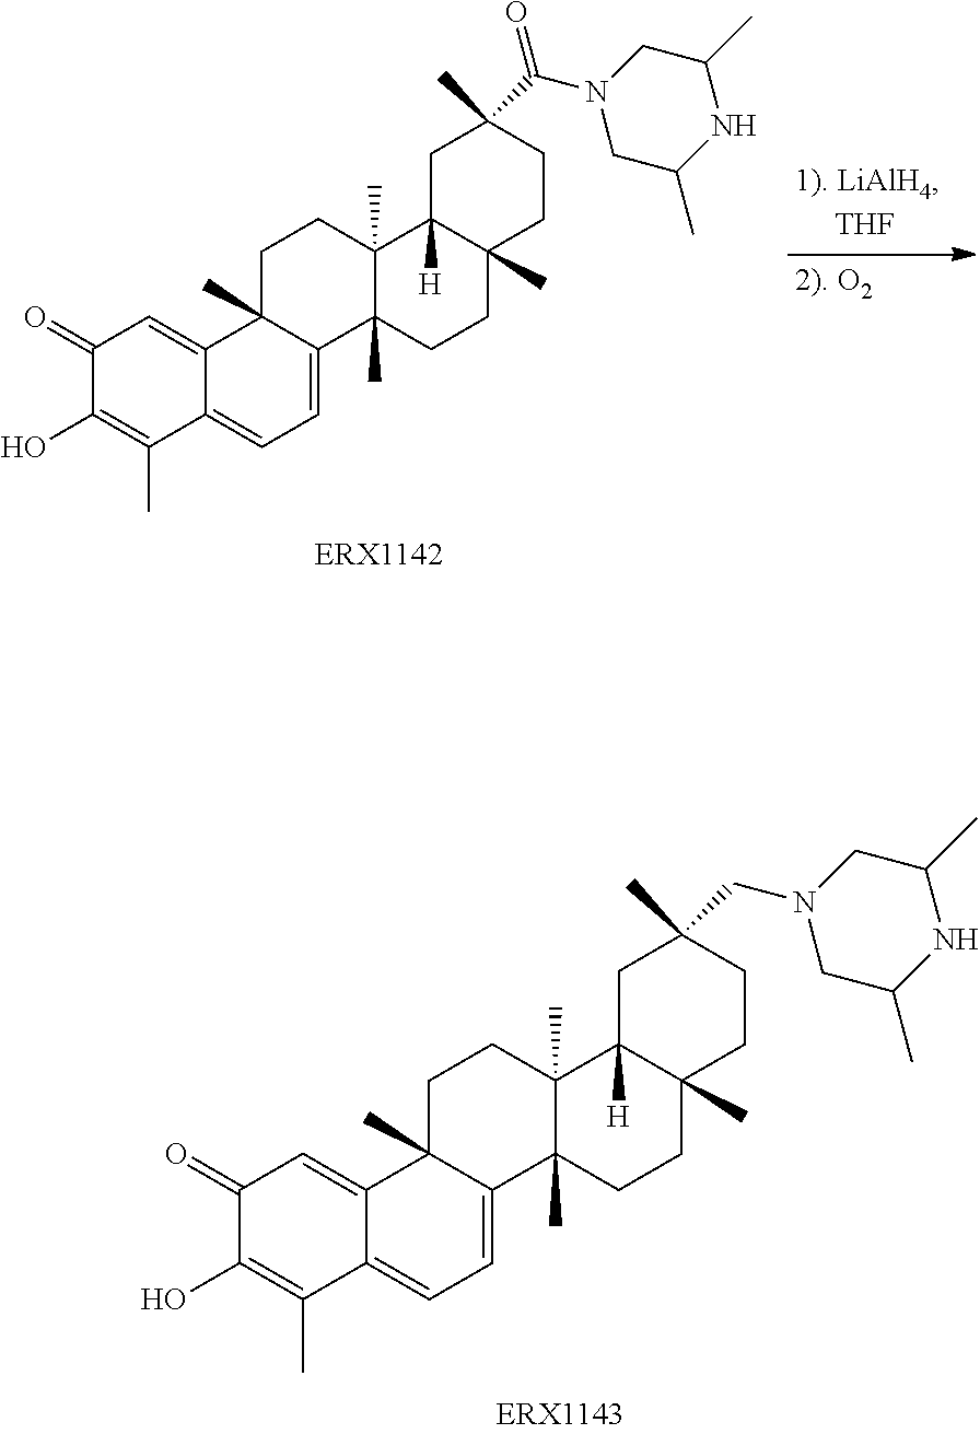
C1(=O)C(O)=C(C)C2=CC=C3C(C)(C2=C1)CCC1(C)C3(C)CCC2(C)C1([H])CC(C)(CN1CC(C)NC(C)C1)CC2.C1(=O)C(O)=C(C)C2=CC=C3C(C)(C2=C1)CCC1(C)C3(C)CCC2(C)C1([H])CC(C)(C(N1CC(C)NC(C)C1)=O)CC2
